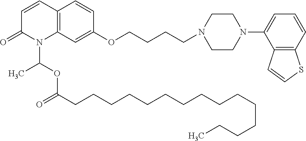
C12=C(C=C(OCCCCN3CCN(C4=CC=CC5=C4C=CS5)CC3)C=C1)N(C(OC(CCCCCCCCCCCCCCC)=O)C)C(=O)C=C2
